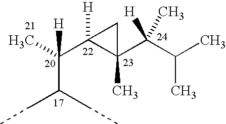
C(C(CC)CC)(C)([H])C1([H])C(C(C(C)C)([H])C)(C)C1
